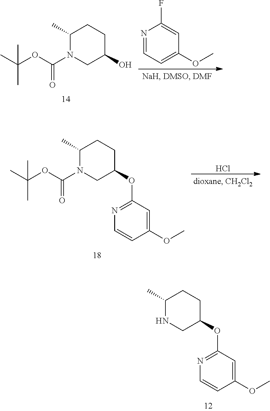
C1(C)NCC(OC2=NC=CC(OC)=C2)CC1.C1(C)N(C(OC(C)(C)C)=O)CC(O)CC1.N1=CC=C(OC)C=C1F.C1(C)N(C(OC(C)(C)C)=O)CC(OC2=NC=CC(OC)=C2)CC1.Cl
